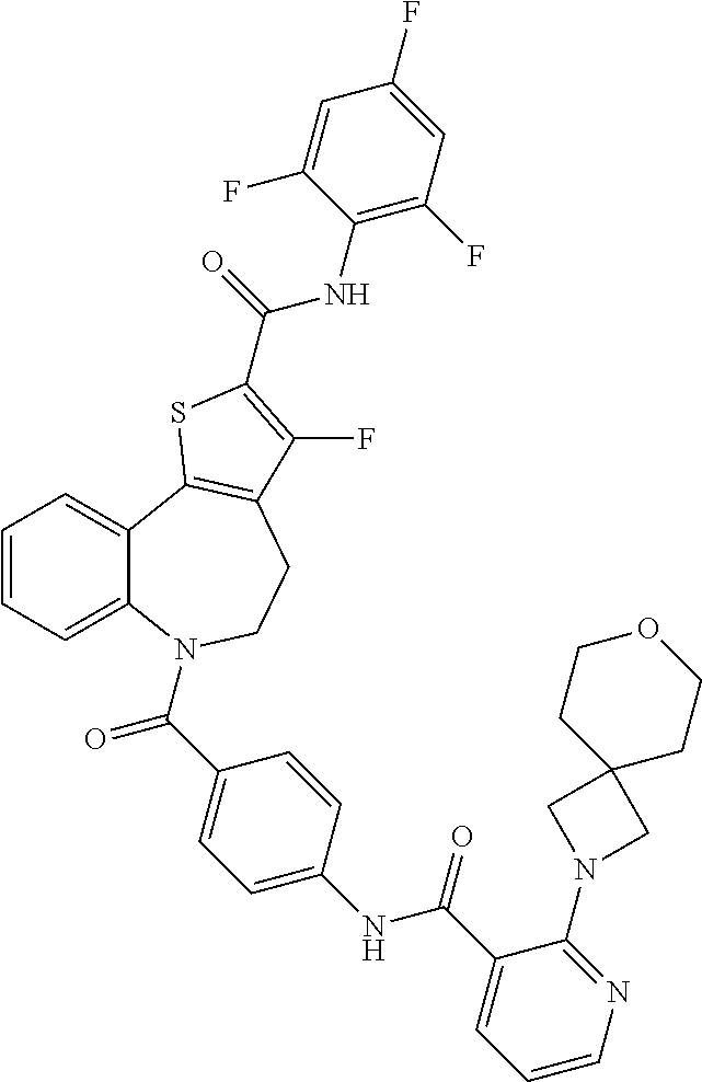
C1=CC=C2C(=C1)C1=C(CCN2C(=O)C2=CC=C(NC(=O)C3=CC=CN=C3N3CC4(C3)CCOCC4)C=C2)C(F)=C(C(NC2=C(F)C=C(F)C=C2F)=O)S1
